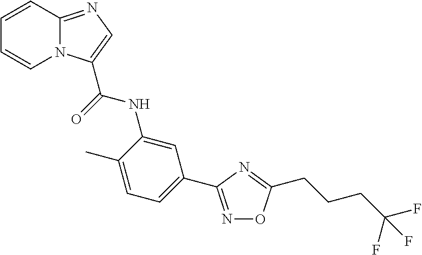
C1=CC2=NC=C(C(NC3=CC(C4=NOC(CCCC(F)(F)F)=N4)=CC=C3C)=O)N2C=C1
